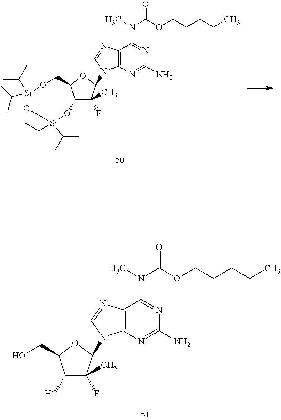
C12=C(N=C(N)N=C1N(C)C(OCCCCC)=O)N(C1C(C)(F)C3C(O1)CO[Si](C(C)C)(C(C)C)O[Si](C(C)C)(C(C)C)O3)C=N2.C12=C(N=C(N)N=C1N(C(OCCCCC)=O)C)N(C1C(C)(F)C(O)C(CO)O1)C=N2
